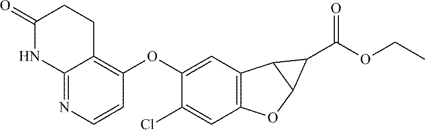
C12=C(C=C(OC3=C4C(=NC=C3)NC(=O)CC4)C(Cl)=C1)C1C(O2)C1C(OCC)=O
